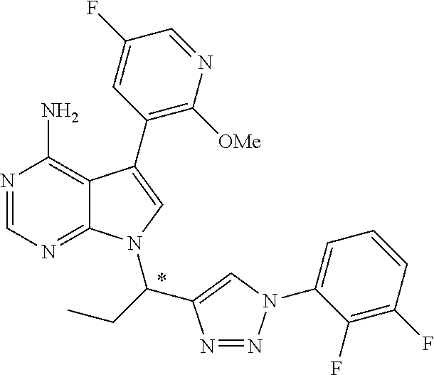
N1=CN=C2C(=C1N)C(C1=C([OMe])N=CC(F)=C1)=CN2C(CC)C1=CN(C2=CC=CC(F)=C2F)N=N1
